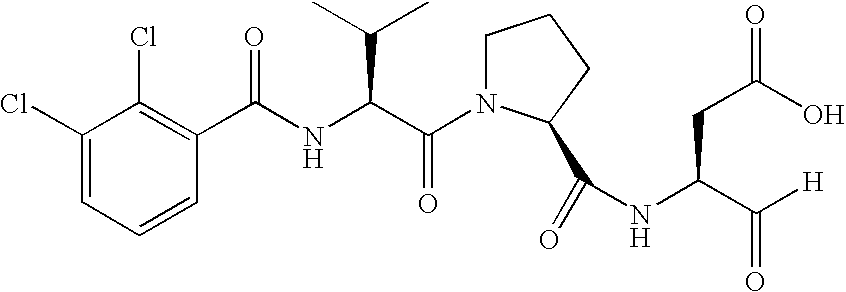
C1=CC=C(Cl)C(Cl)=C1C(NC(C(N1CCCC1C(=O)NC(CC(O)=O)C([H])=O)=O)C(C)C)=O
